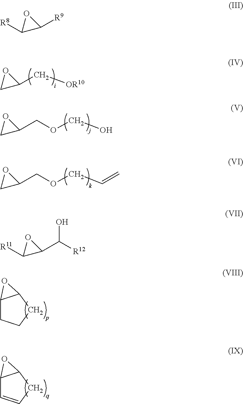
C1C(C[OR10])O1.C1C(COCO)O1.C1C(COCC=C)O1.C12CCCC1O2.C12C=CCC1O2.C1([R8])C([R9])O1.C1([R11])C(C([R12])O)O1
